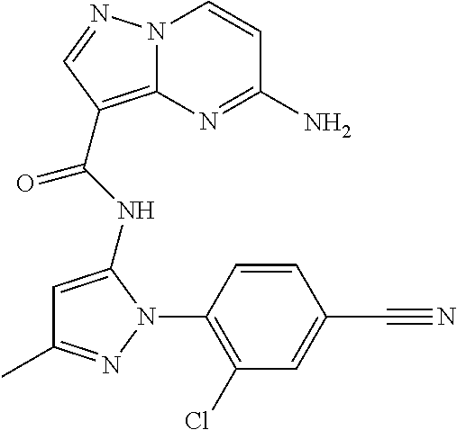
NC1=NC2=C(C(=O)NC3=CC(C)=NN3C3=C(Cl)C=C(C#N)C=C3)C=NN2C=C1
